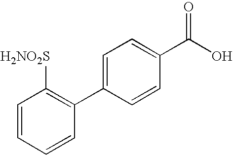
C1=CC=CC(C2=CC=C(C(O)=O)C=C2)=C1[H2NO2S]
